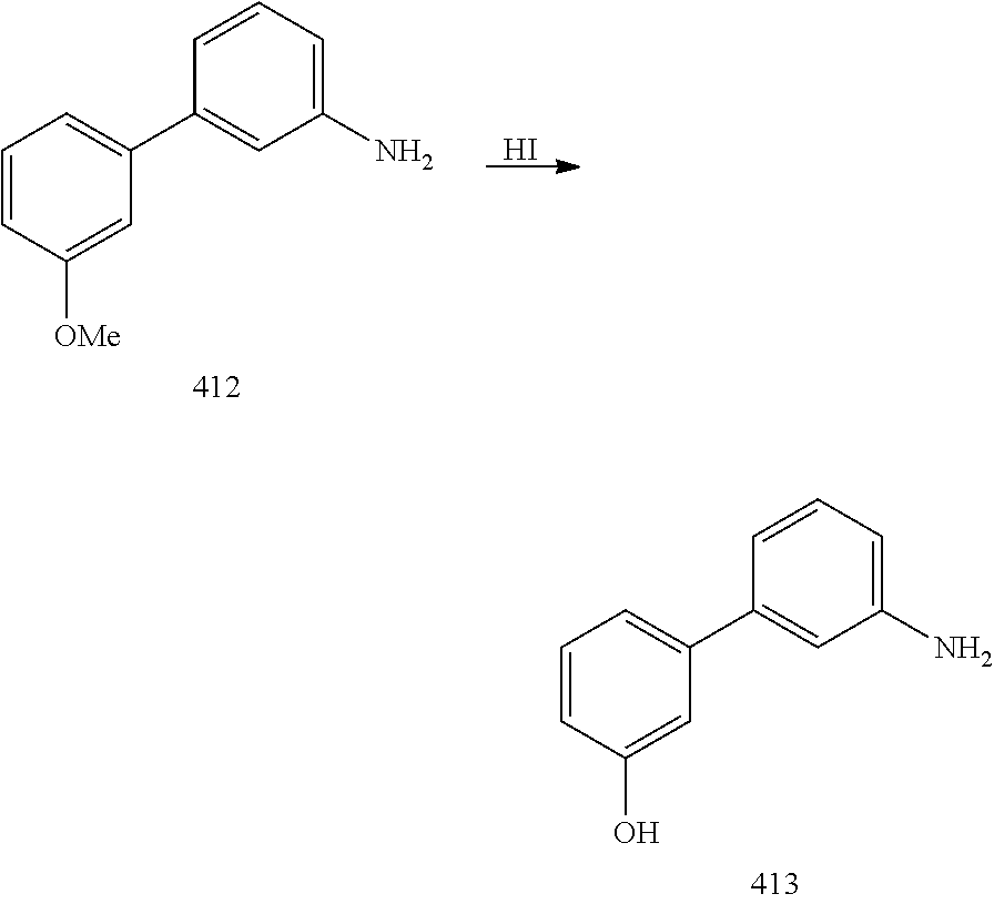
C1=CC(O)=CC(C2=CC(N)=CC=C2)=C1.C1=CC([OMe])=CC(C2=CC(N)=CC=C2)=C1.I
